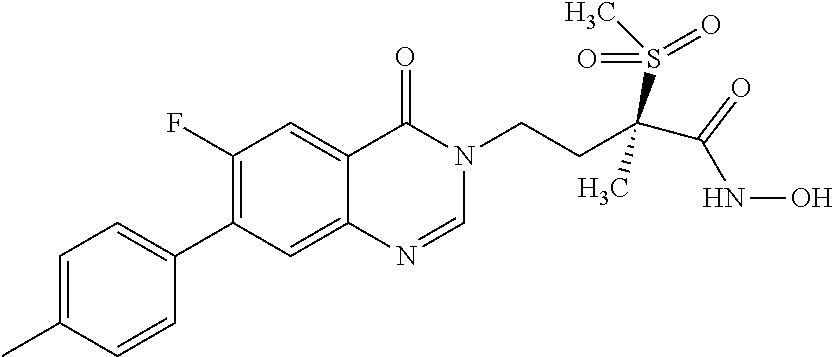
C1=C(C)C=CC(C2=C(F)C=C3C(=C2)N=CN(CCC(S(=O)(=O)C)(C)C(NO)=O)C3=O)=C1
